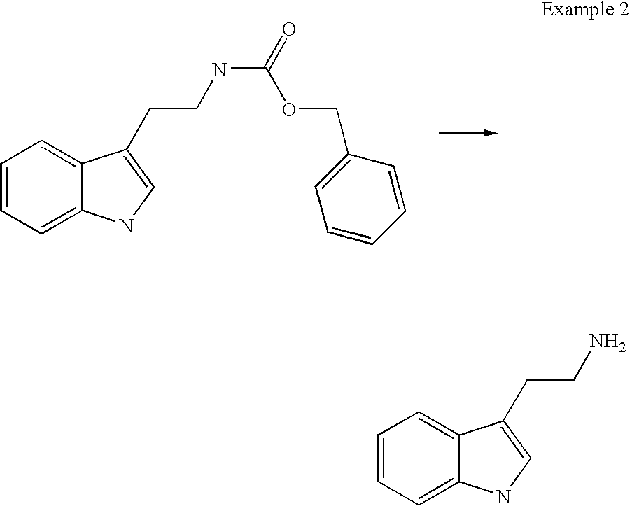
C1=CC=C2C(=C1)C(CCNC(=O)OCC1=CC=CC=C1)=CN2.C1=CC=C2C(=C1)C(CCN)=CN2
